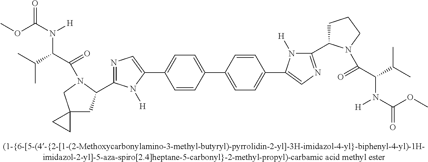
C1=CC(C2=CN=C(C3CC4(CN3C(=O)C(C(C)C)N(C(OC)=O)[H])CC4)N2[H])=CC=C1C1=CC=C(C2=CN=C(C3CCCN3C(=O)C(N([H])C(=O)OC)C(C)C)N2[H])C=C1
